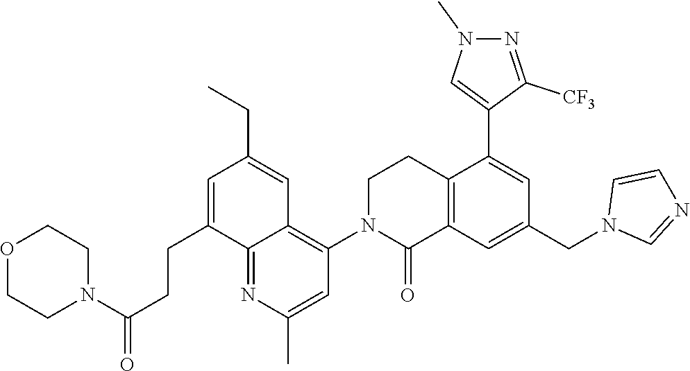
C12=C(C=C(CN3C=NC=C3)C=C1C1=CN(C)N=C1[CF3])C(=O)N(C1=C3C(=NC(C)=C1)C(CCC(N1CCOCC1)=O)=CC(CC)=C3)CC2
